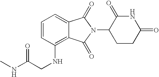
N(C1=C2C(=CC=C1)C(=O)N(C1CCC(=O)NC1=O)C2=O)CC(NC)=O
